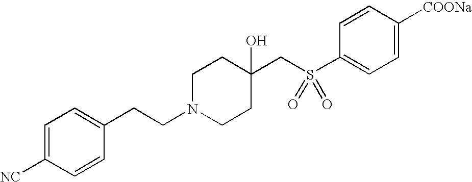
C1=C([NC])C=CC(CCN2CCC(CS(C3=CC=C([COONa])C=C3)(=O)=O)(O)CC2)=C1
